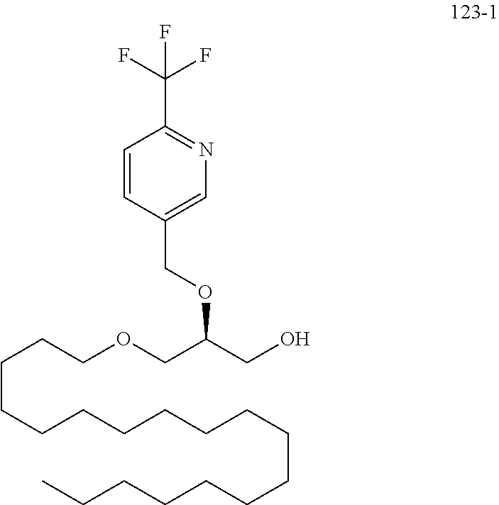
C(CCCCCCCCCCCCCCC)CCOCC(CO)OCC1=CN=C(C(F)(F)F)C=C1
